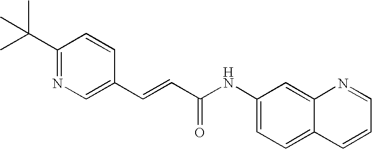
C(=CC(=O)NC1=CC=C2C(=C1)N=CC=C2)C1=CN=C(C(C)(C)C)C=C1
